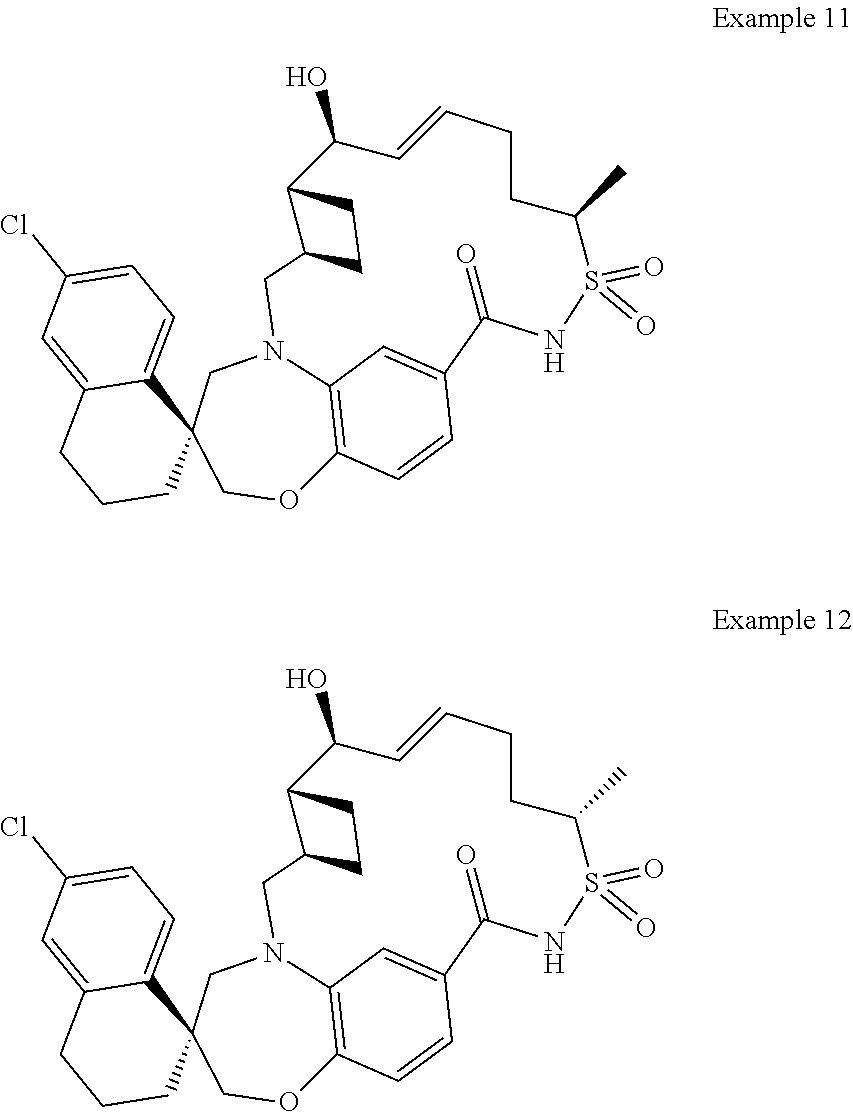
C1(Cl)=CC=C2C(=C1)CCCC21COC2=C3N(C1)CC1C(C(O)C=CCCC(C)S(=O)(=O)NC(=O)C(=C3)C=C2)CC1.C1(Cl)=CC=C2C(=C1)CCCC21COC2=C3N(C1)CC1C(C(O)C=CCCC(C)S(=O)(=O)NC(=O)C(=C3)C=C2)CC1
